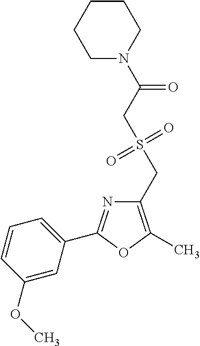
C1(CS(=O)(=O)CC(=O)N2CCCCC2)=C(C)OC(C2=CC=CC(OC)=C2)=N1
